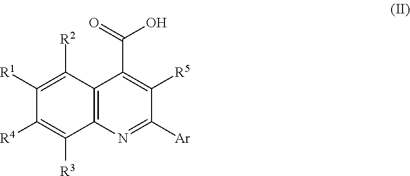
[Ar]C1=NC2=C(C(C(O)=O)=C1[R5])C([R2])=C([R1])C([R4])=C2[R3]
